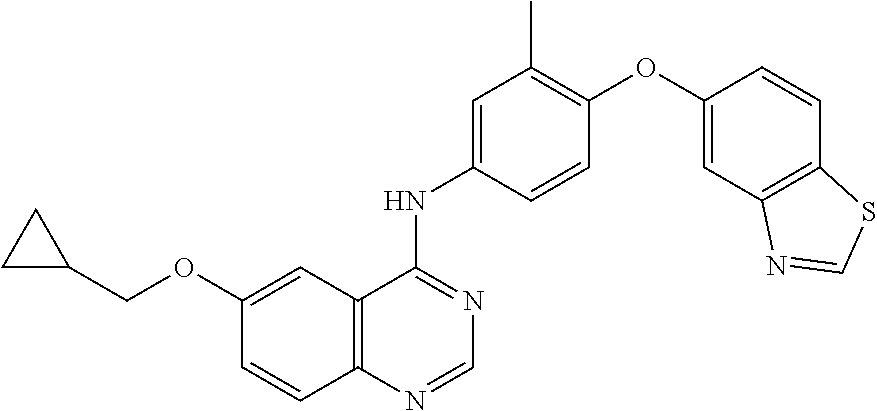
C1=CC(NC2=NC=NC3=C2C=C(OCC2CC2)C=C3)=CC(C)=C1OC1=CC2=C(C=C1)SC=N2
